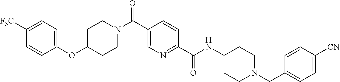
N(C(C1=NC=C(C(N2CCC(OC3=CC=C([CF3])C=C3)CC2)=O)C=C1)=O)C1CCN(CC2=CC=C([CN])C=C2)CC1
